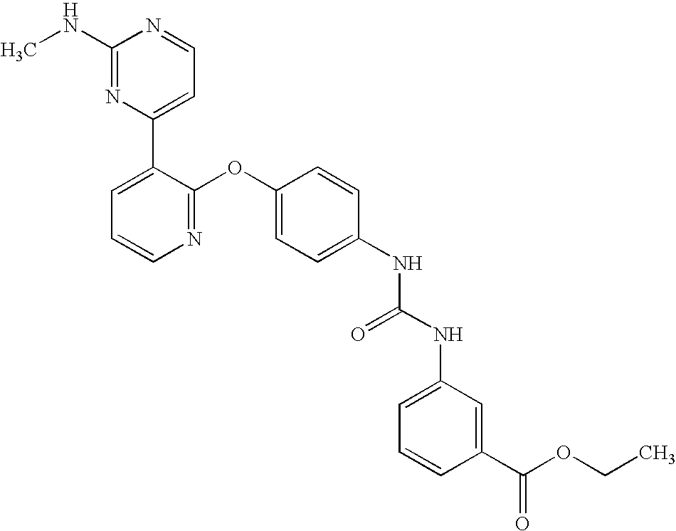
C1(NC)=NC(C2=CC=CN=C2OC2=CC=C(NC(NC3=CC=CC(C(OCC)=O)=C3)=O)C=C2)=CC=N1
